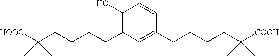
C1=CC(CCCCC(C)(C)[COOH])=CC(CCCCC(C)(C)[HOOC])=C1O
